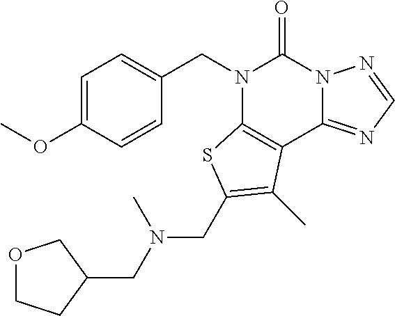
C1=C(OC)C=CC(CN2C3=C(C4=NC=NN4C2=O)C(C)=C(CN(CC2COCC2)C)S3)=C1
